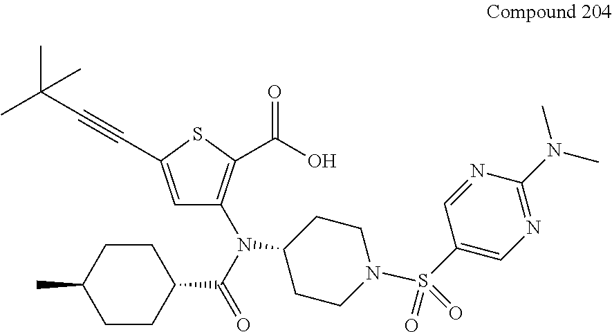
C1(N(C(=O)C2CCC(C)CC2)C2=C(C(O)=O)SC(C#CC(C)(C)C)=C2)CCN(S(=O)(=O)C2=CN=C(N(C)C)N=C2)CC1
